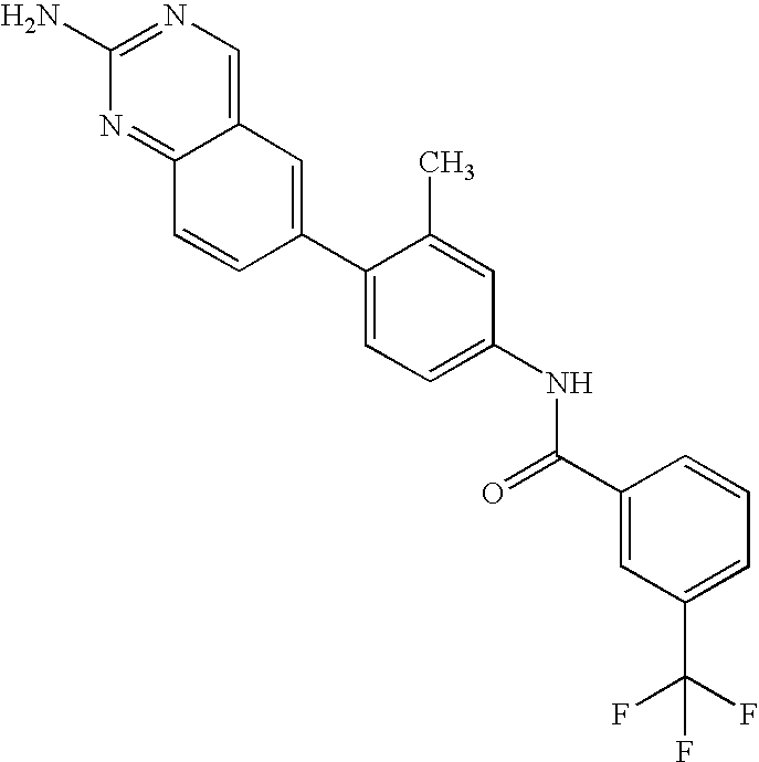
C1(N)=NC=C2C(=N1)C=CC(C1=CC=C(NC(C3=CC(C(F)(F)F)=CC=C3)=O)C=C1C)=C2
